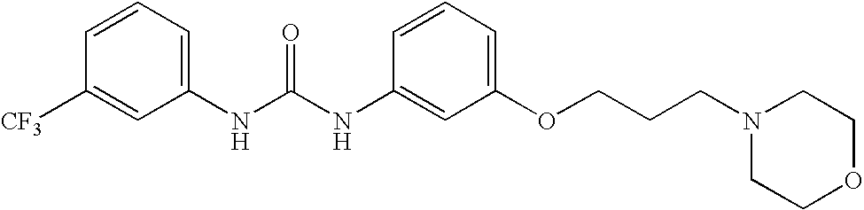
C1=CC=C(NC(NC2=CC(OCCCN3CCOCC3)=CC=C2)=O)C=C1[CF3]
